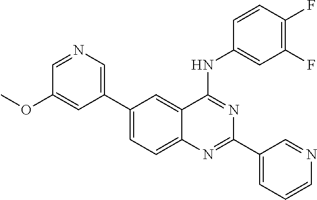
C1=C(C2=CN=CC(OC)=C2)C=C2C(=C1)N=C(C1=CC=CN=C1)N=C2NC1=CC(F)=C(F)C=C1
